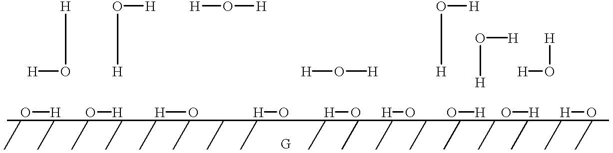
[H]O[H].O([H])[H].[H]O[H].[H]O[H].O([H])[H].O([H])[H].[H]O[H].O[H].O[H].[H]O.[H]O.[H]O.[H]O.O[H].O[H].[H]O
